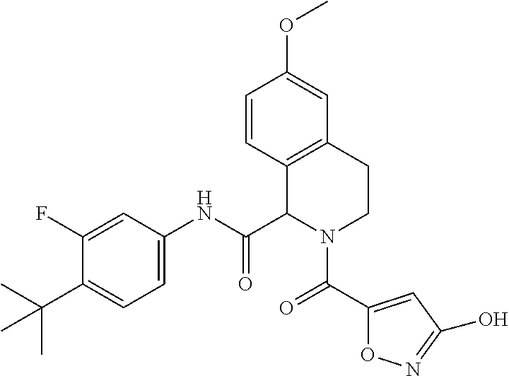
C1(F)=CC(NC(C2N(C(C3=CC(O)=NO3)=O)CCC3=C2C=CC(OC)=C3)=O)=CC=C1C(C)(C)C
